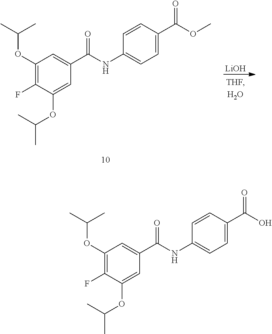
C1(OC(C)C)=C(F)C(OC(C)C)=CC(C(NC2=CC=C(C(OC)=O)C=C2)=O)=C1.[LiOH].C1(OC(C)C)=C(F)C(OC(C)C)=CC(C(NC2=CC=C(C(O)=O)C=C2)=O)=C1
